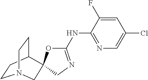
C1CC2CCN1CC21OC(NC2=NC=C(Cl)C=C2F)=NC1
